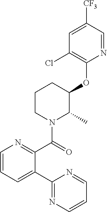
C1(C2=CC=CN=C2C(=O)N2C(C)C(OC3=C(Cl)C=C([CF3])C=N3)CCC2)=NC=CC=N1
